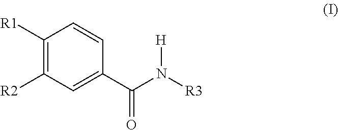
C1([R1])=C([R2])C=C(C(=O)N([H])[R3])C=C1
